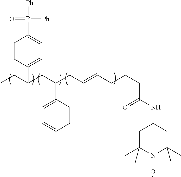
C1(C(CC)CC(CC=CCCCC(NC2CC(C)(C)N(O)C(C)(C)C2)=O)C2=CC=CC=C2)=CC=C(P([Ph])(=O)[Ph])C=C1
